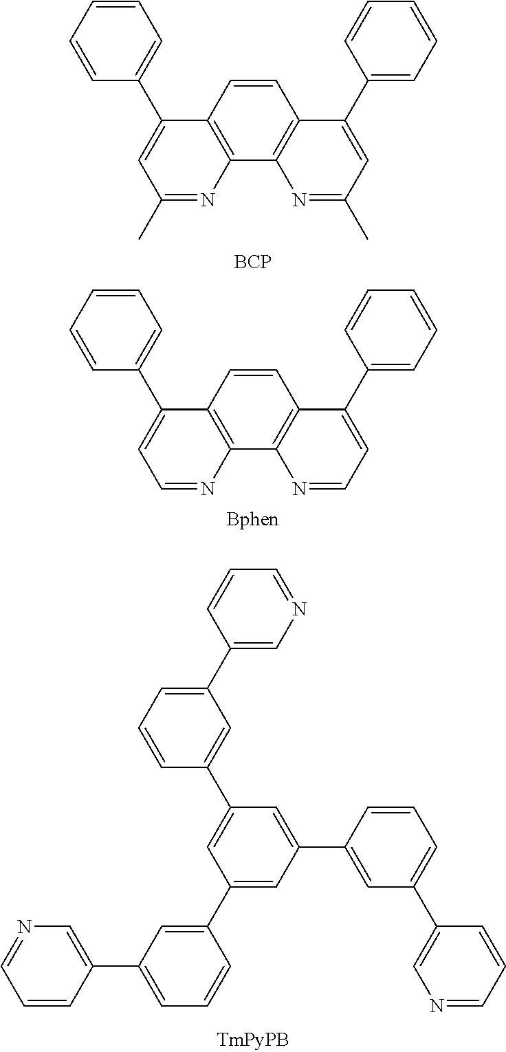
C1=CC2=C(C3=C1C(C1=CC=CC=C1)=CC(C)=N3)N=C(C)C=C2C1=CC=CC=C1.[BCP].C1=CC2=C(C3=C1C(C1=CC=CC=C1)=CC=N3)N=CC=C2C1=CC=CC=C1.[Bphen].C1(C2=CC=CC(C3=CC(C4=CC(C5=CN=CC=C5)=CC=C4)=CC(C4=CC(C5=CN=CC=C5)=CC=C4)=C3)=C2)=CN=CC=C1
